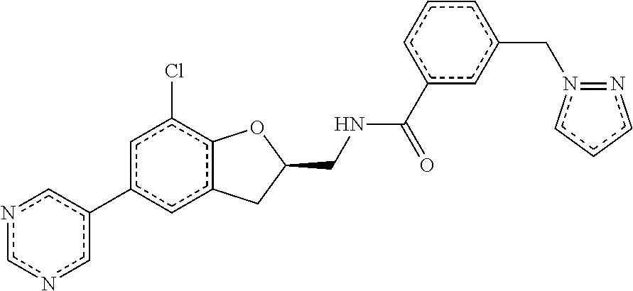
n1cncc(-c2cc(Cl)c3c(c2)CC(CNC(c2cc(Cn4cccn=4)ccc2)=O)O3)c1
